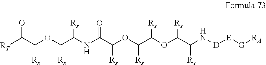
[RT]C(C(OC(C(NC(C(OC(C(OC(C(N[D][E][G][RA])[Rs])[Rs])[Rs])[Rs])[Rs])=O)[Rs])[Rs])[Rs])=O
